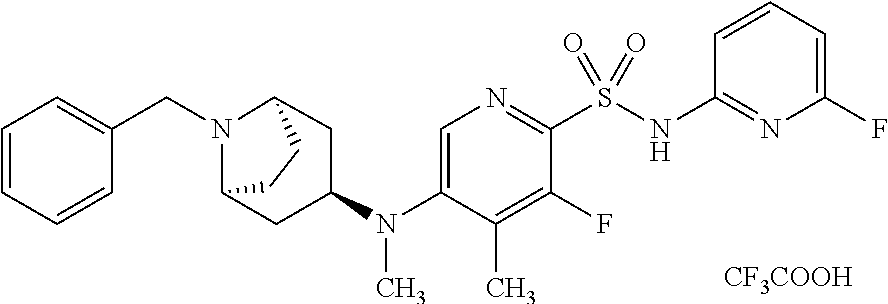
[CF3COOH].C1(F)=CC=CC(NS(C2=NC=C(N(C)C3CC4N(CC5=CC=CC=C5)C(C3)CC4)C(C)=C2F)(=O)=O)=N1
